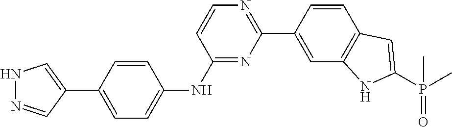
C1=C(C2=CNN=C2)C=CC(NC2=NC(C3=CC4=C(C=C3)C=C(P(C)(=O)C)N4)=NC=C2)=C1
